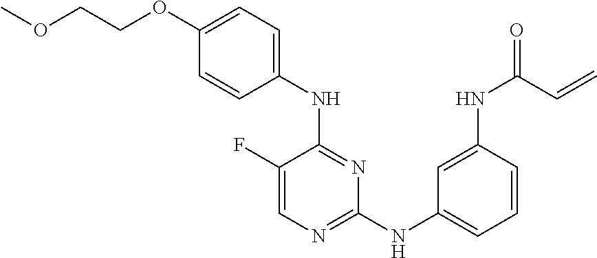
N(C1=NC=C(F)C(NC2=CC=C(OCCOC)C=C2)=N1)C1=CC=CC(NC(=O)C=C)=C1
